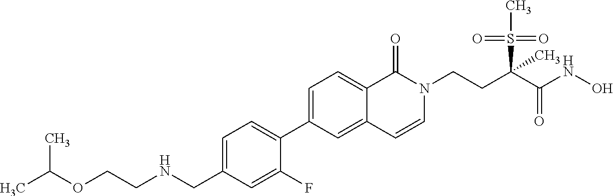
C1=C(CNCCOC(C)C)C=C(F)C(C2=CC=C3C(=C2)C=CN(CCC(C(NO)=O)(S(=O)(=O)C)C)C3=O)=C1
